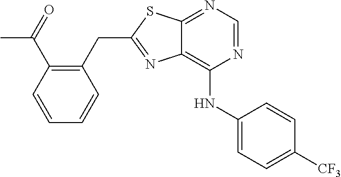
C1(CC2=NC3=C(NC4=CC=C([CF3])C=C4)N=CN=C3S2)=C(C(=O)C)C=CC=C1
